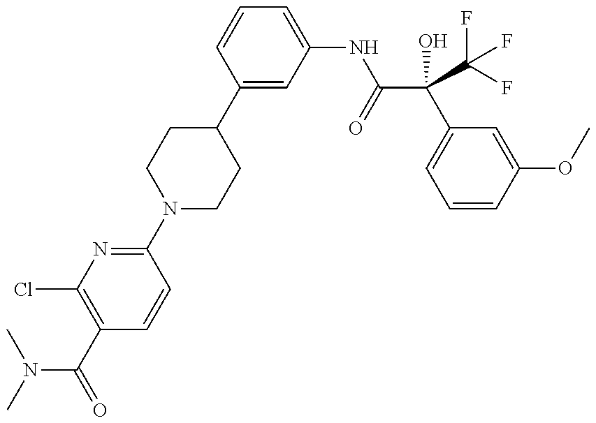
C(N(C)C)(C1=C(Cl)N=C(N2CCC(C3=CC(NC(C(C(F)(F)F)(C4=CC=CC(OC)=C4)O)=O)=CC=C3)CC2)C=C1)=O
